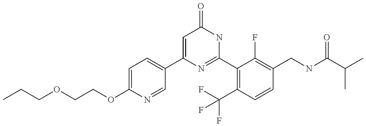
C1(C2=CC=C(OCCOCCC)N=C2)=CC(=O)NC(C2=C(C(F)(F)F)C=CC(CNC(C(C)C)=O)=C2F)=N1
